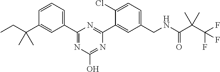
C1(CNC(C(C(F)(F)F)(C)C)=O)=CC=C(Cl)C(C2=NC(C3=CC=CC(C(CC)(C)C)=C3)=NC(O)=N2)=C1
